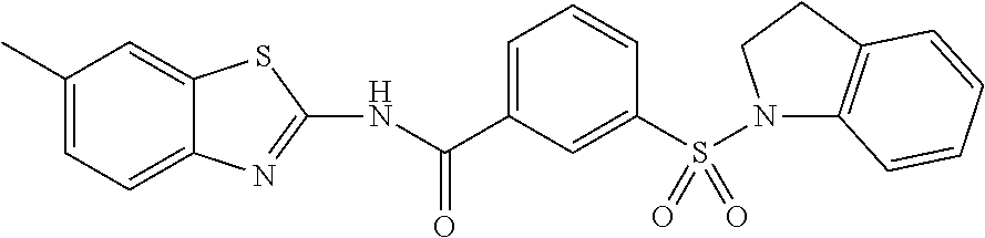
C1(C)=CC=C2C(=C1)SC(NC(C1=CC=CC(S(N3C4=C(CC3)C=CC=C4)(=O)=O)=C1)=O)=N2
